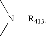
N([R413])(C)C
